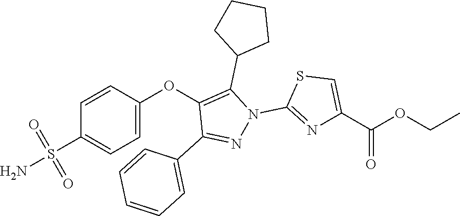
C1(OC2=C(C3CCCC3)N(C3=NC(C(OCC)=O)=CS3)N=C2C2=CC=CC=C2)=CC=C(S(N)(=O)=O)C=C1
